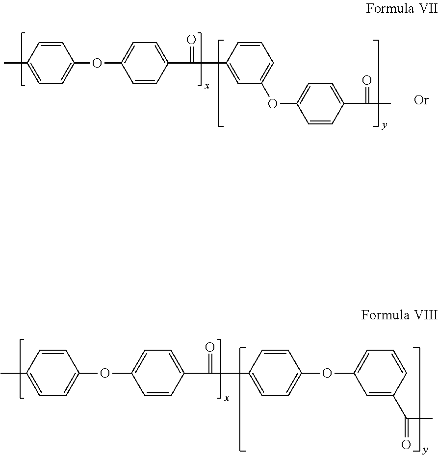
CC1=CC=C(OC2=CC=C(C(C3=CC(OC4=CC=C(C(C)=O)C=C4)=CC=C3)=O)C=C2)C=C1.CC1=CC=C(OC2=CC=C(C(C3=CC=C(OC4=CC=CC(C(C)=O)=C4)C=C3)=O)C=C2)C=C1
